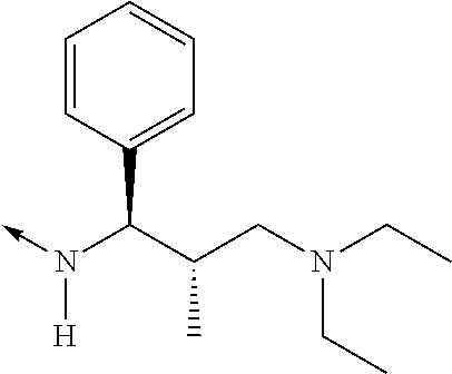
N([H])(C(C1=CC=CC=C1)C(CN(CC)CC)C)->C
